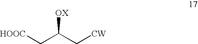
[HOOC]CC(C[CW])[OX]
